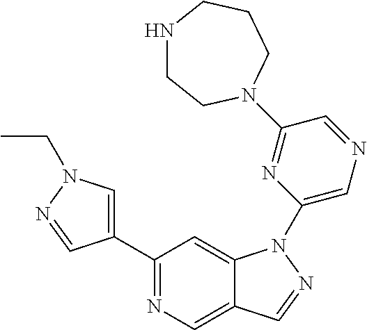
C1(C2=CN(CC)N=C2)=NC=C2C(=C1)N(C1=CN=CC(N3CCNCCC3)=N1)N=C2
